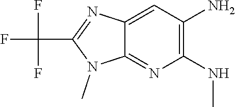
C12=CC(N)=C(NC)N=C1N(C)C(C(F)(F)F)=N2
